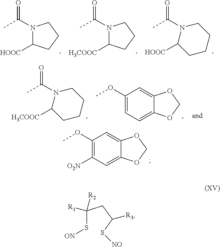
COC1=C([O2N])C=C2C(=C1)OCO2.CC(=O)N1C([HOOC])CCC1.CC(=O)N1C([H3COOC])CCC1.CC(=O)N1CCCCC1[HOOC].CC(=O)N1CCCCC1[H3COOC].COC1=CC=C2C(=C1)OCO2.C(S[ON])(CC(S[NO])[R3])([R2])[R1]
